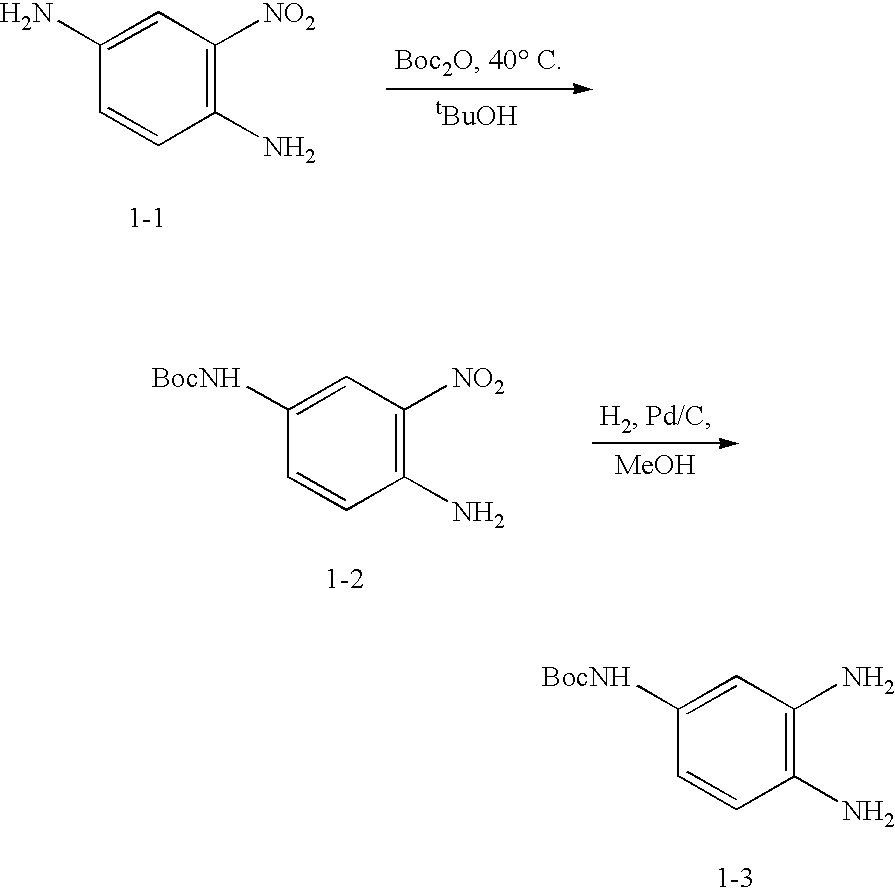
C1(N)=C([NO2])C=C(N)C=C1.C1(N)=C([NO2])C=C([BocNH])C=C1.[MeOH].C1(N)=C(N)C=C([BocNH])C=C1
